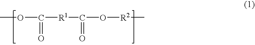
COC(=O)[R1]C(O[R2]C)=O
